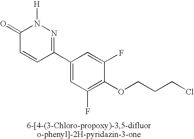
C1=CC(C2=CC(F)=C(OCCCCl)C(F)=C2)=NN([H])C1=O
